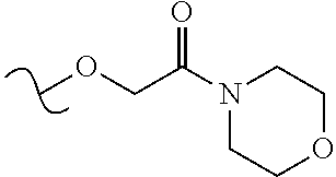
COCC(N1CCOCC1)=O
